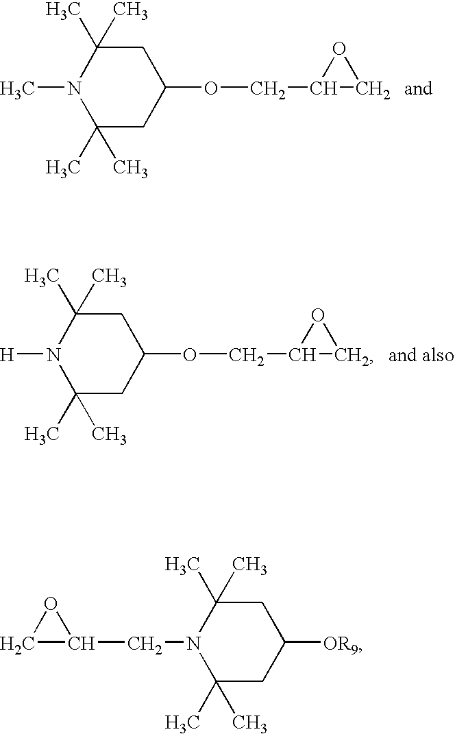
C1(C)(C)CC(OCC2CO2)CC(C)(C)N1C.C1(C)(C)CC(OCC2CO2)CC(C)(C)N1[H].C1(C)(C)CC([OR9])CC(C)(C)N1CC1CO1
